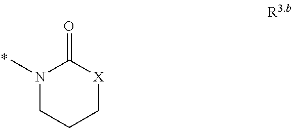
N1(C)CCC[X]C1=O
